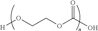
OC(OCCO[H])=O
